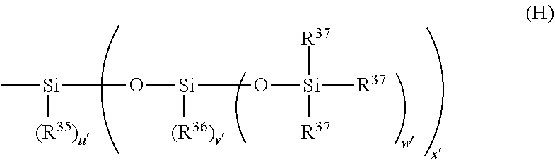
C[Si](O[Si](O[Si]([R37])([R37])[R37])[(R36)v])[(R35)u]
